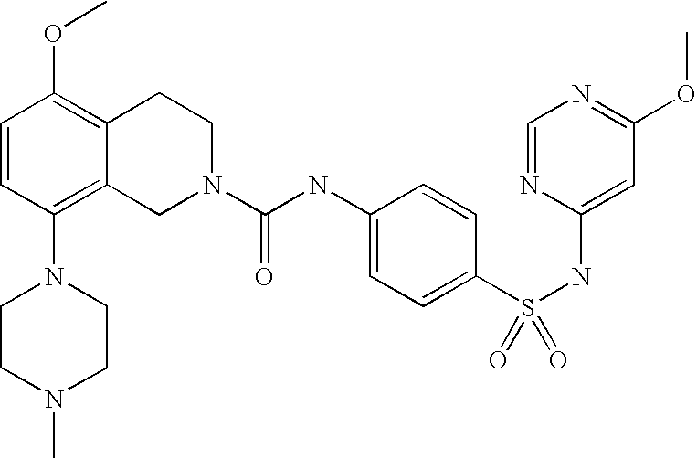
C1=CC(N2CCN(C)CC2)=C2C(=C1OC)CCN(C(NC1=CC=C(S(NC3=CC(OC)=NC=N3)(=O)=O)C=C1)=O)C2
